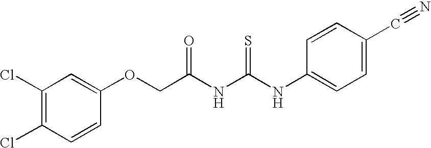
C1(Cl)=C(Cl)C=CC(OCC(NC(NC2=CC=C(C#N)C=C2)=S)=O)=C1
